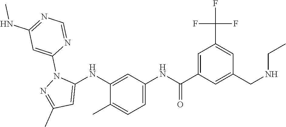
C1(NC2=CC(C)=NN2C2=CC(NC)=NC=N2)=CC(NC(C2=CC(C(F)(F)F)=CC(CNCC)=C2)=O)=CC=C1C
